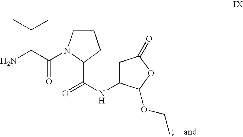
NC(C(=O)N1CCCC1C(=O)NC1CC(=O)OC1OCC)C(C)(C)C
